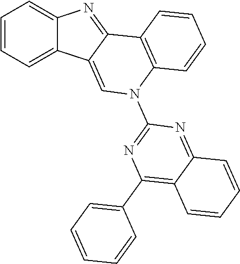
C1=CC=C2C(=C1)N=C1C2=CN(C2=NC(C3=CC=CC=C3)=C3C(=N2)C=CC=C3)C2=C1C=CC=C2
